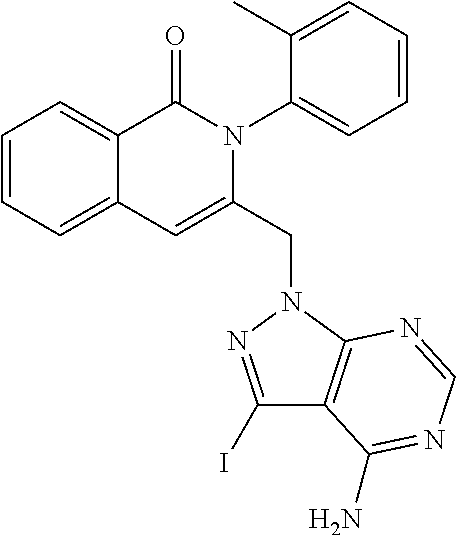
C1=CC=C2C(=C1)C(=O)N(C1=CC=CC=C1C)C(CN1C3=C(C(I)=N1)C(N)=NC=N3)=C2
